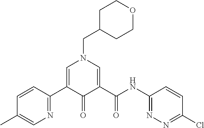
C1C(CN2C=C(C3=NC=C(C)C=C3)C(=O)C(C(NC3=NN=C(Cl)C=C3)=O)=C2)CCOC1
